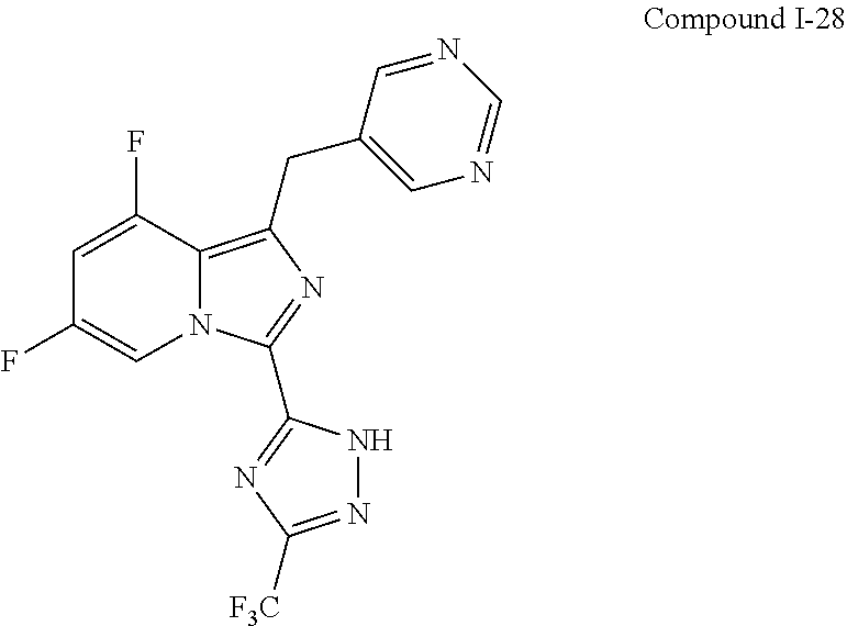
N12C(=C(CC3=CN=CN=C3)N=C1C1=NC([F3C])=NN1)C(F)=CC(F)=C2
